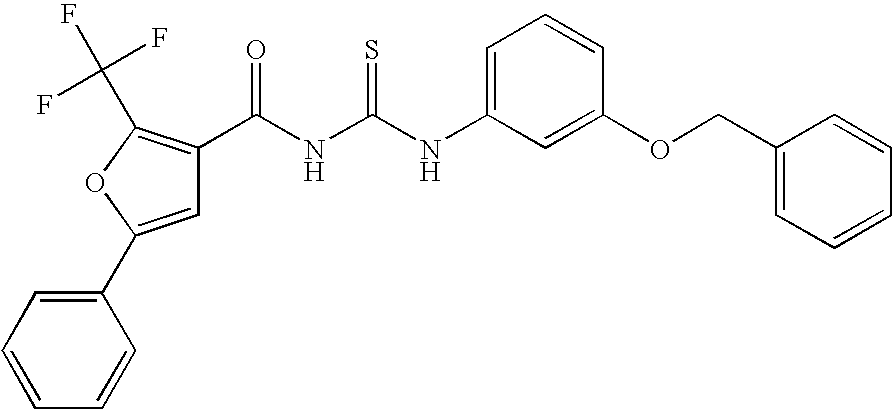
C1(C2=CC(C(NC(NC3=CC=CC(OCC4=CC=CC=C4)=C3)=S)=O)=C(C(F)(F)F)O2)=CC=CC=C1
